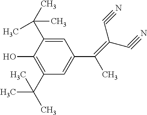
C1(C(C)(C)C)=C(O)C(C(C)(C)C)=CC(C(C)=C(C#N)C#N)=C1
